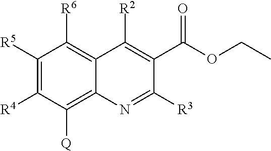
C1([R5])=C([R4])C([Q])=C2C(=C1[R6])C([R2])=C(C(OCC)=O)C([R3])=N2
